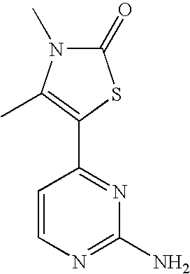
N1=C(C2=C(C)N(C)C(=O)S2)C=CN=C1N
